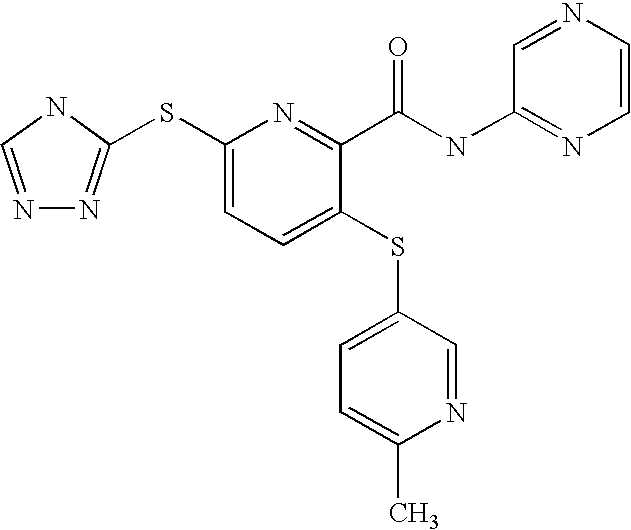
C1(SC2=NN=CN2)=CC=C(SC2=CC=C(C)N=C2)C(C(NC2=NC=CN=C2)=O)=N1
